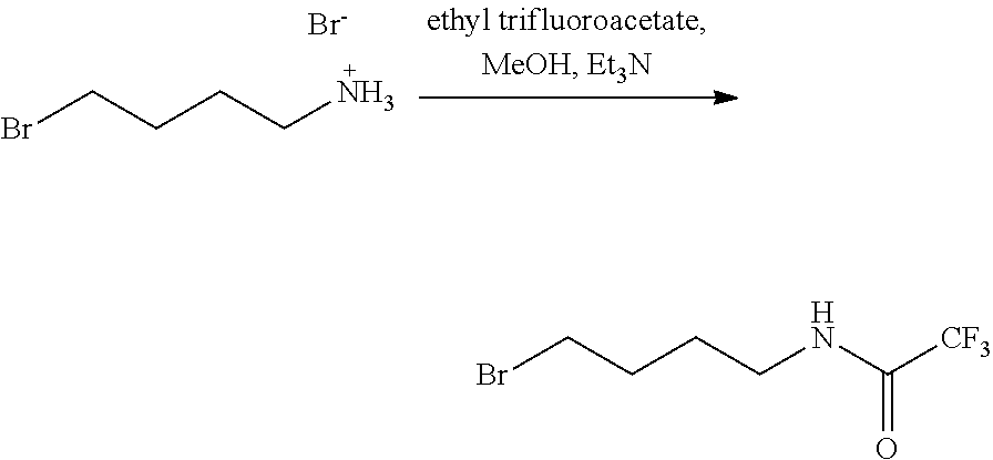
BrCCCCN.[Br-].BrCCCCNC([CF3])=O
